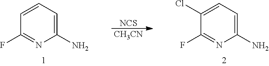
[NCS].[CH3CN].C1(N)=CC=CC(F)=N1.C1(N)=CC=C(Cl)C(F)=N1
